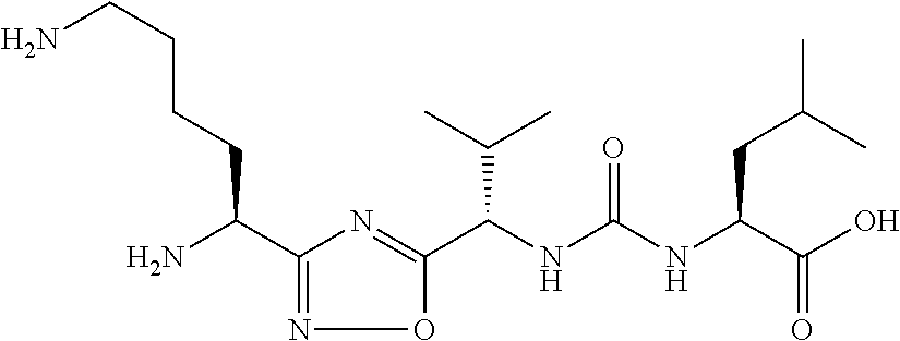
C(NC(NC(C(O)=O)CC(C)C)=O)(C1=NC(C(N)CCCCN)=NO1)C(C)C
